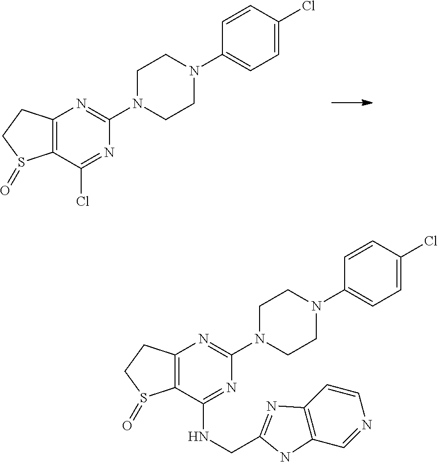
C12=C(C(Cl)=NC(N3CCN(C4=CC=C(Cl)C=C4)CC3)=N1)S(=O)CC2.C12=C(C(NCC3=NC4=C(C=NC=C4)N3)=NC(N3CCN(C4=CC=C(Cl)C=C4)CC3)=N1)S(=O)CC2
